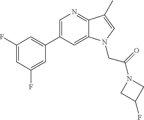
C1(C2=CC(F)=CC(F)=C2)=CN=C2C(=C1)N(CC(=O)N1CC(F)C1)C=C2C
